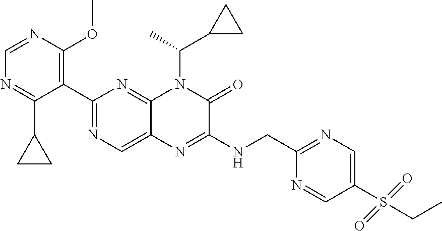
C1(C2=NC=C3C(=N2)N(C(C)C2CC2)C(=O)C(NCC2=NC=C(S(CC)(=O)=O)C=N2)=N3)=C(OC)N=CN=C1C1CC1
